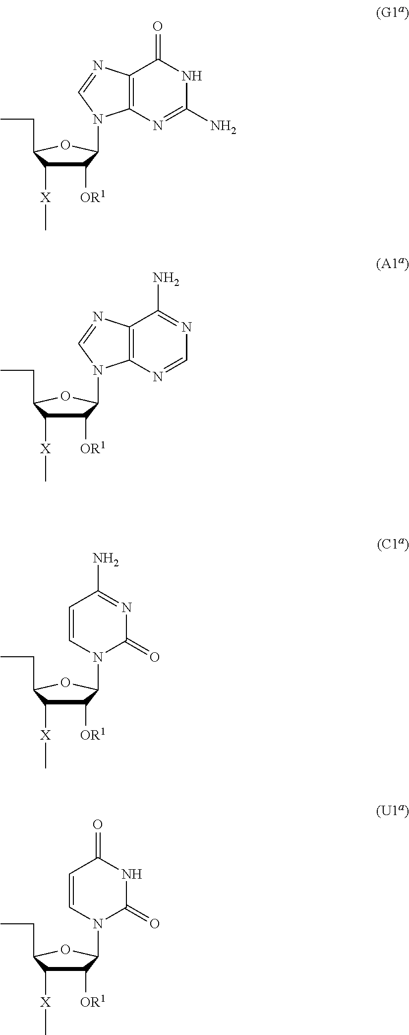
C1([OR1])C(N2C3=C(C(=O)NC(N)=N3)N=C2)OC(CC)C1[X]C.C1([OR1])C(N2C3=C(C(N)=NC=N3)N=C2)OC(CC)C1[X]C.C1([OR1])C(N2C=CC(N)=NC2=O)OC(CC)C1[X]C.C1([OR1])C(N2C=CC(=O)NC2=O)OC(CC)C1[X]C
